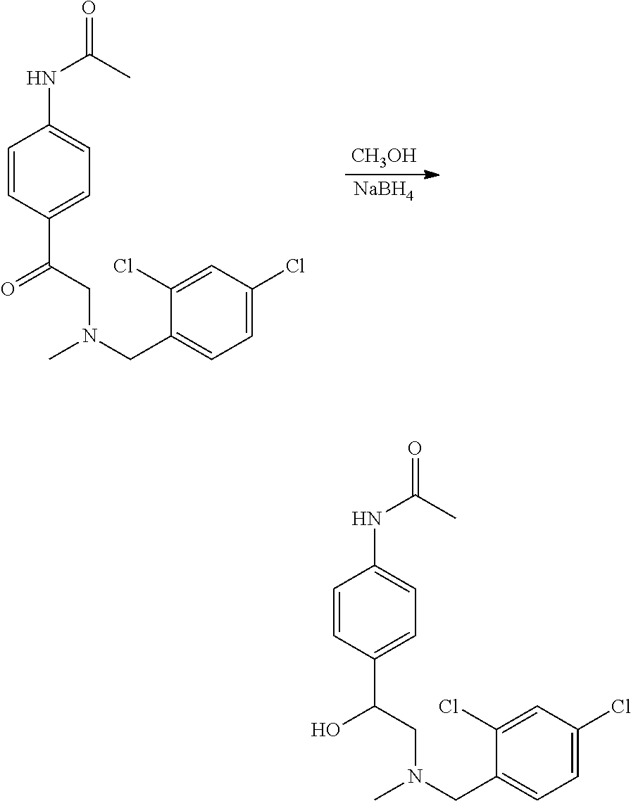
C1=CC(NC(=O)C)=CC=C1C(CN(CC1=CC=C(Cl)C=C1Cl)C)=O.[CH3OH].[NaBH4].C1=CC(NC(=O)C)=CC=C1C(CN(CC1=CC=C(Cl)C=C1Cl)C)O
